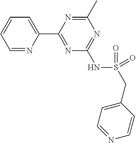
C1=NC(C2=NC(NS(CC3=CC=NC=C3)(=O)=O)=NC(C)=N2)=CC=C1
